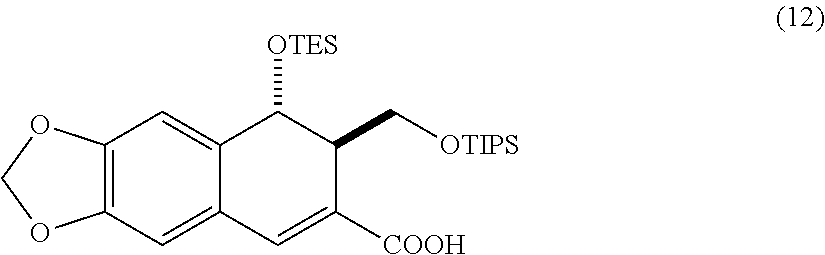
C12=C(C=C3C(=C1)C([OTES])C(C[OTIPS])C([COOH])=C3)OCO2
